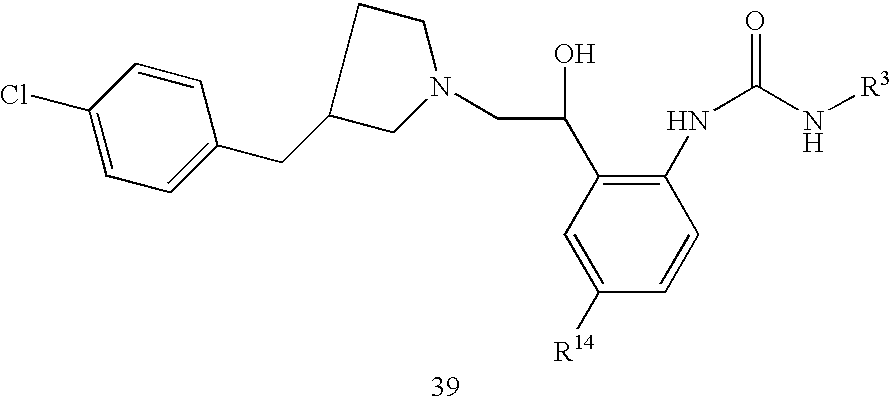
C1(CC2=CC=C(Cl)C=C2)CN(CC(C2=C(NC(N[R3])=O)C=CC([R14])=C2)O)CC1
